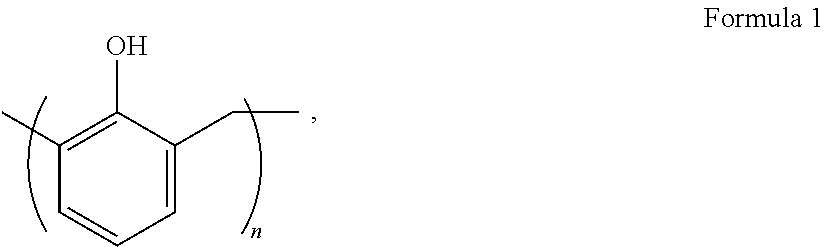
C1(O)=C(C)C=CC=C1CC
